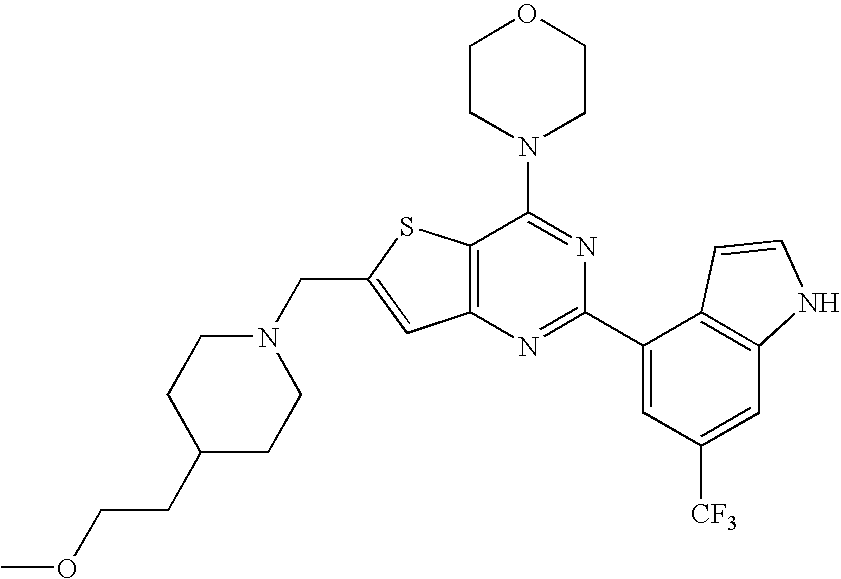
C12=C(N=C(C3=CC([CF3])=CC4=C3C=CN4)N=C1N1CCOCC1)C=C(CN1CCC(CCOC)CC1)S2
